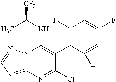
C12=NC=NN1C(NC(C)[CF3])=C(C1=C(F)C=C(F)C=C1F)C(Cl)=N2
